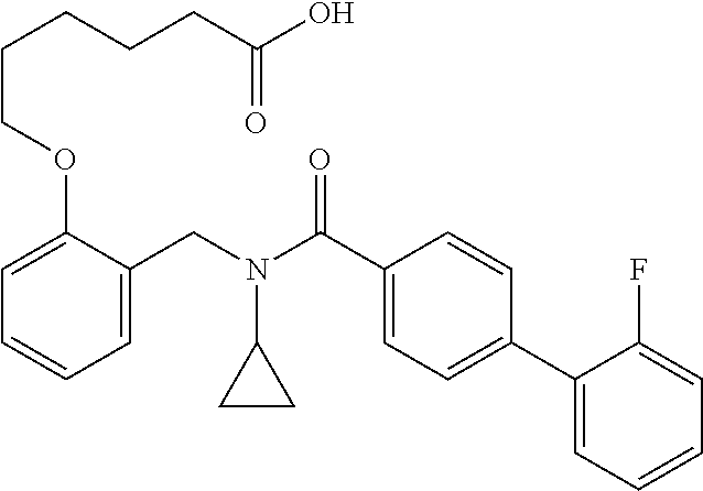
C1=C(CN(C(C2=CC=C(C3=CC=CC=C3F)C=C2)=O)C2CC2)C(OCCCCCC(O)=O)=CC=C1
